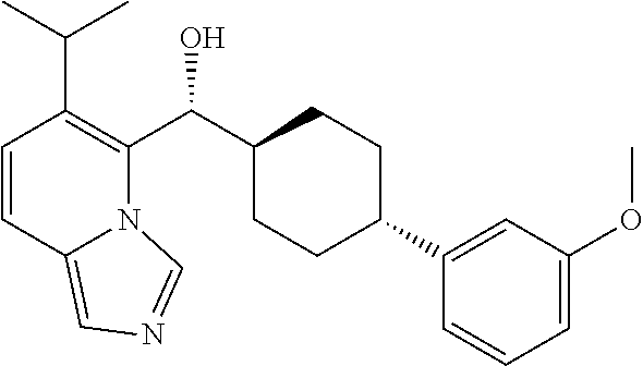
C1=CC2=CN=CN2C(C(C2CCC(C3=CC(OC)=CC=C3)CC2)O)=C1C(C)C
